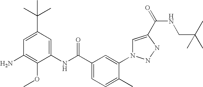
NC1=C(OC)C(NC(C2=CC=C(C)C(N3C=C(C(NCC(C)(C)C)=O)NN3)=C2)=O)=CC(C(C)(C)C)=C1
